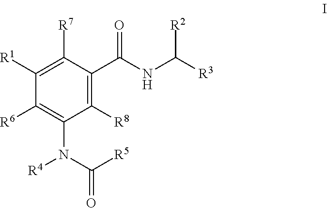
C1([R8])=C(C(NC([R3])[R2])=O)C([R7])=C([R1])C([R6])=C1N(C([R5])=O)[R4]
